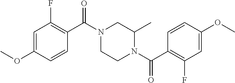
C1=C(OC)C=CC(C(N2CCN(C(C3=C(F)C=C(OC)C=C3)=O)C(C)C2)=O)=C1F
